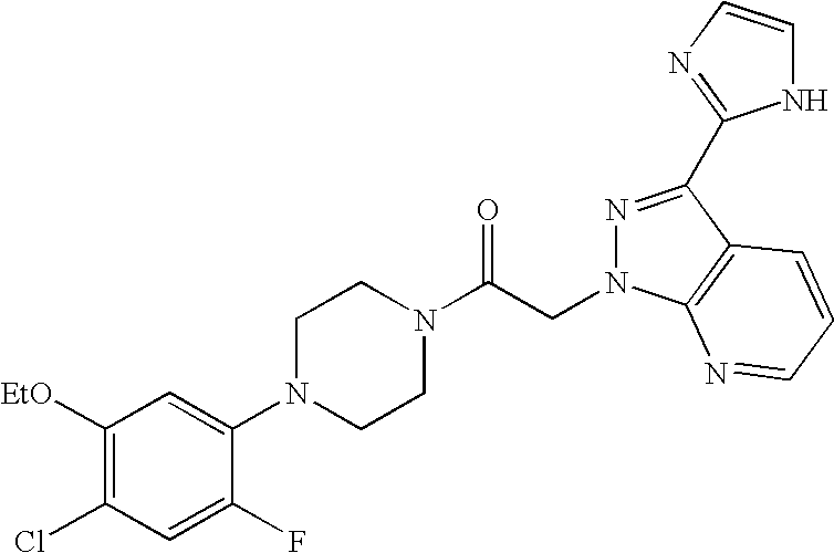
C1([EtO])=C(Cl)C=C(F)C(N2CCN(C(CN3N=C(C4=NC=CN4)C4=C3N=CC=C4)=O)CC2)=C1
